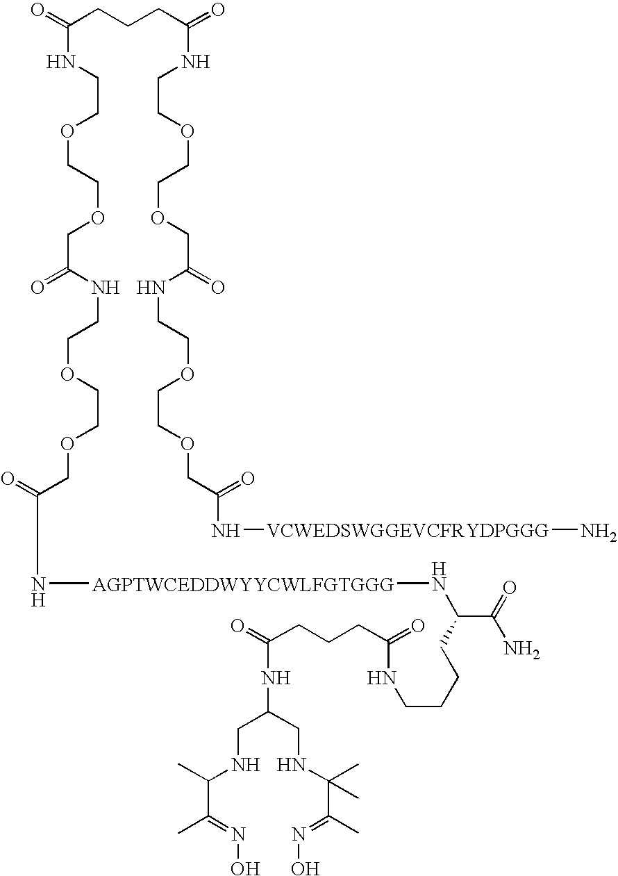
N(C(COCCOCCNC(COCCOCCNC(CCCC(NCCOCCOCC(NCCOCCOCC(N[VCWEDSWGGEVCFRYDPGGG]N)=O)=O)=O)=O)=O)=O)[AGPTWCEDDWYYCWLFGTGGG]NC(C(N)=O)CCCCNC(CCCC(NC(CNC(C(=NO)C)C)CNC(C(=NO)C)(C)C)=O)=O
